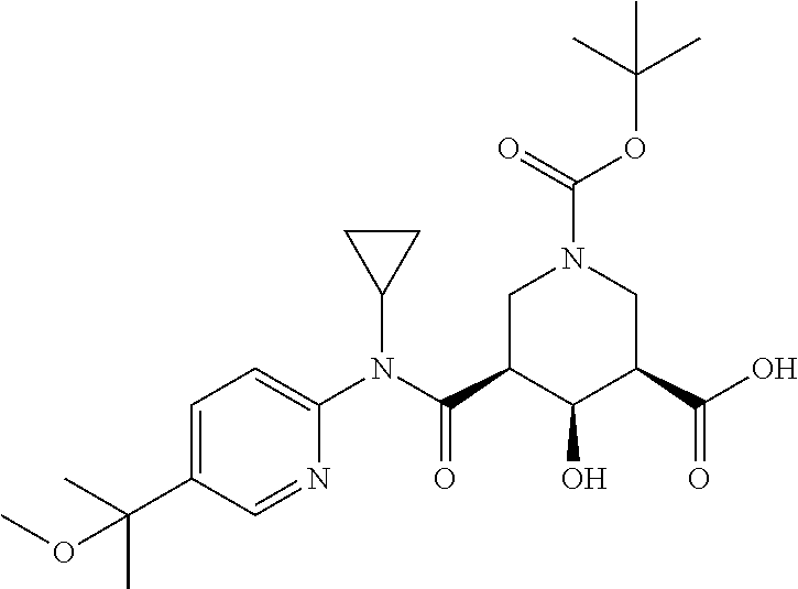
C1=C(C(C)(C)OC)C=NC(N(C2CC2)C(C2C(O)C(C(O)=O)CN(C(OC(C)(C)C)=O)C2)=O)=C1
